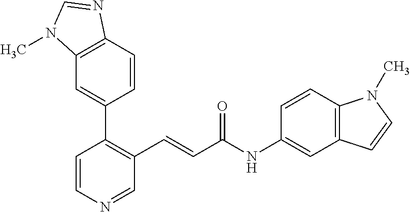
C1=CN=CC(C=CC(NC2=CC3=C(C=C2)N(C)C=C3)=O)=C1C1=CC2=C(C=C1)N=CN2C
